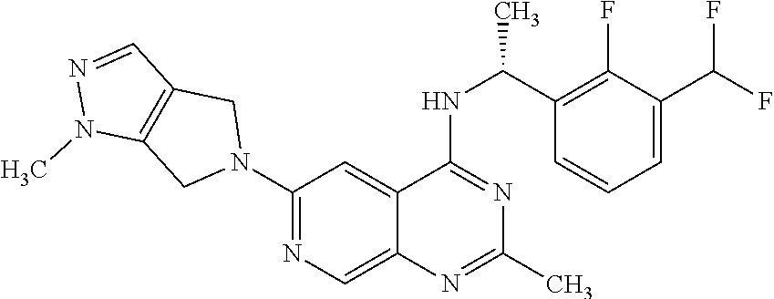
N1(C2=NC=C3C(=C2)C(NC(C2=C(F)C(C(F)F)=CC=C2)C)=NC(C)=N3)CC2=C(C1)N(C)N=C2
